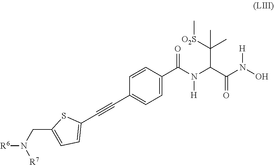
N([H])(O)C(C(N(C(C1=CC=C(C#CC2=CC=C(CN([R6])[R7])S2)C=C1)=O)[H])C(C)(C)[O2S]C)=O
